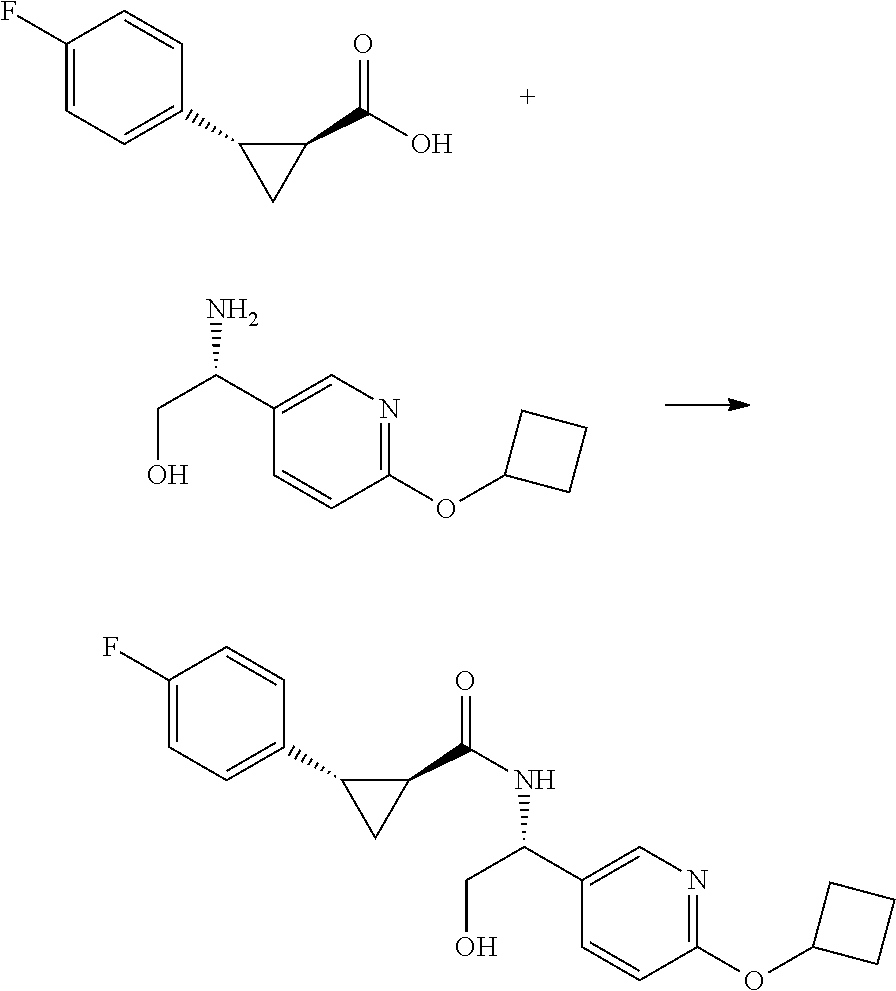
C1(F)=CC=C(C2C(C(O)=O)C2)C=C1.C1(OC2CCC2)=NC=C(C(CO)N)C=C1.C1(OC2CCC2)=NC=C(C(CO)NC(C2C(C3=CC=C(F)C=C3)C2)=O)C=C1
